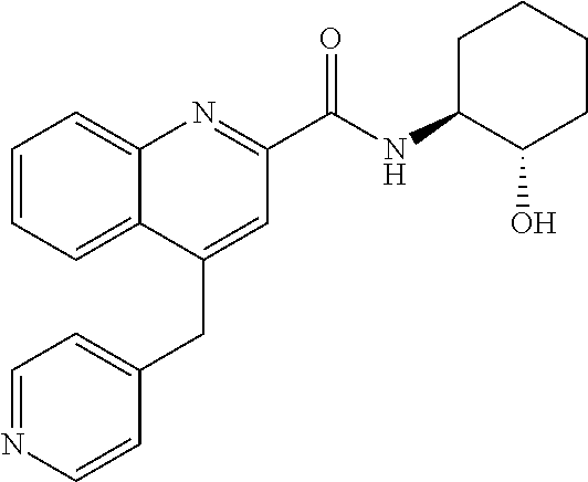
C1=NC=CC(CC2=CC(C(NC3C(O)CCCC3)=O)=NC3=CC=CC=C23)=C1
